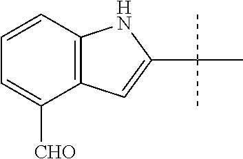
C12=C(C([CHO])=CC=C1)C=C(C(C)(C)C)N2
